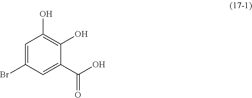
C1=C(Br)C=C(C(O)=O)C(O)=C1O
